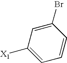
C1([X1])=CC=CC(Br)=C1
